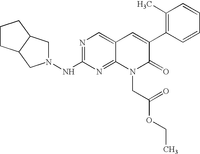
N1=C(NN2CC3C(C2)CCC3)N=C2C(=C1)C=C(C1=C(C)C=CC=C1)C(=O)N2CC(OCC)=O
